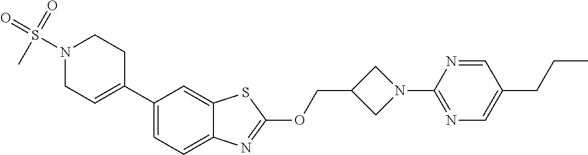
C1(C2=CCN(S(=O)(=O)C)CC2)=CC=C2C(=C1)SC(OCC1CN(C3=NC=C(CCC)C=N3)C1)=N2
